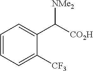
C1=C([CF3])C(C([CO2H])[NMe2])=CC=C1
